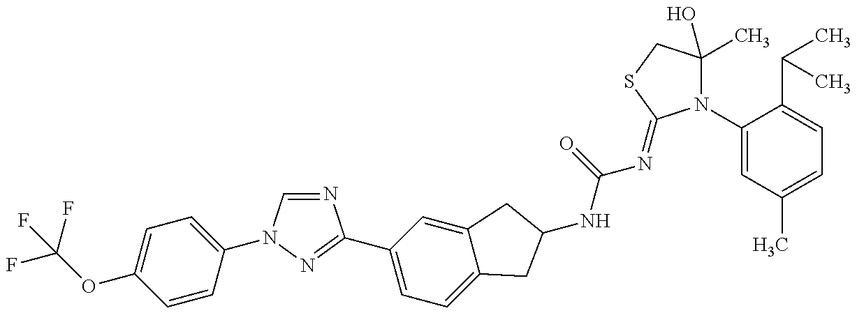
FC(OC1=CC=C(N2C=NC(C3=CC=C4C(=C3)CC(NC(N=C3N(C5=CC(C)=CC=C5C(C)C)C(C)(O)CS3)=O)C4)=N2)C=C1)(F)F
